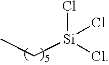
CC[Si](Cl)(Cl)Cl
